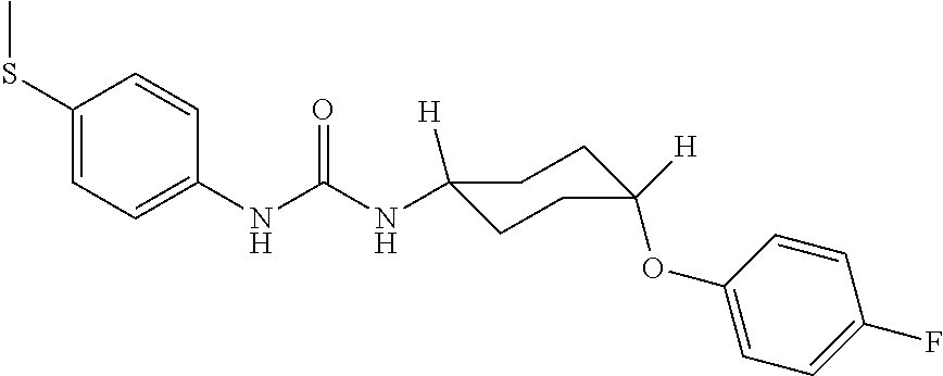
C1(SC)=CC=C(NC(NC2([H])CCC(OC3=CC=C(F)C=C3)([H])CC2)=O)C=C1
